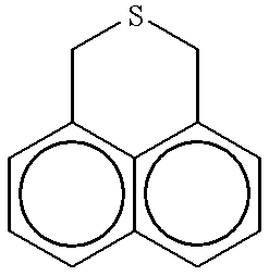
C1c2c3c(cccc3ccc2)CS1
